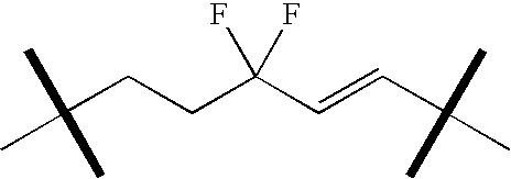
C(CCC(C=CC(C)(C)C)(F)F)(C)(C)C
